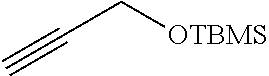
C#CC[OTBMS]
